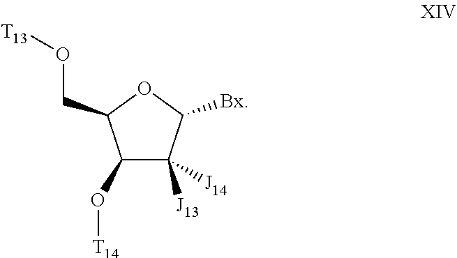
C1(O[T14])C([J14])([J13])C([Bx])OC1CO[T13]
